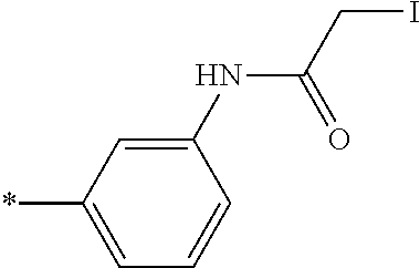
C1(NC(CI)=O)=CC(*)=CC=C1
